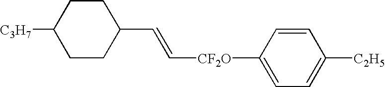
[C3H7]C1CCC(C=C[CF2O]C2=CC=C([C2H5])C=C2)CC1
